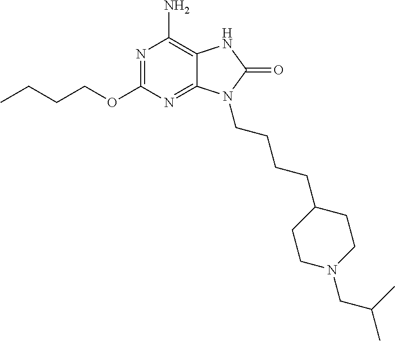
N1=C(OCCCC)N=C2C(=C1N)NC(=O)N2CCCCC1CCN(CC(C)C)CC1
